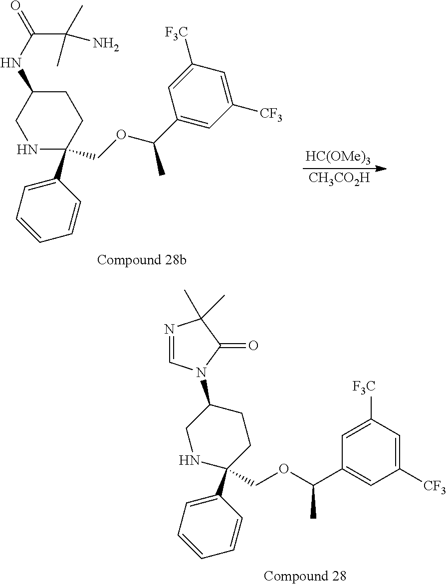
C1(C2(COC(C3=CC([CF3])=CC([F3C])=C3)C)CCC(NC(=O)C(C)(C)N)CN2)=CC=CC=C1.[HC(OMe)3].[CH3CO2H].C1(C2(COC(C3=CC([CF3])=CC([F3C])=C3)C)CCC(N3C=NC(C)(C)C3=O)CN2)=CC=CC=C1
